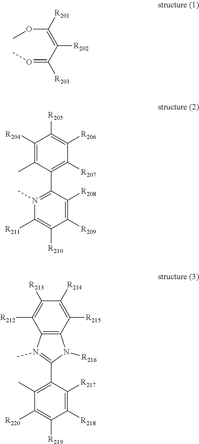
C1([R211])=C([R210])C([R209])=C([R208])C(C2=C([R207])C([R206])=C([R205])C([R204])=C2C)=N1C.O(=C(C(=C(OC)[R201])[R202])[R203])C.C1([R220])=C([R219])C([R218])=C([R217])C(C2=N(C)C3=C(C([R215])=C([R214])C([R213])=C3[R212])N2[R216])=C1C
